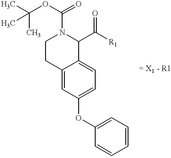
CC(OC(=O)N1CCC2=CC(OC3=CC=CC=C3)=CC=C2C1C([R1])=O)(C)C
